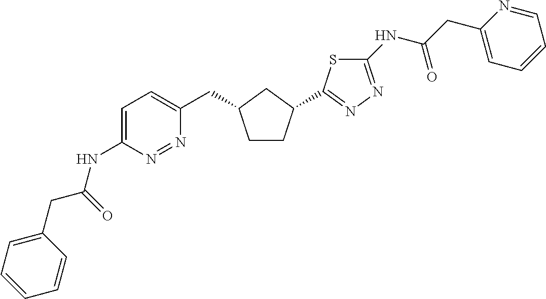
C1(NC(CC2=CC=CC=N2)=O)=NN=C(C2CCC(CC3=CC=C(NC(=O)CC4=CC=CC=C4)N=N3)C2)S1
